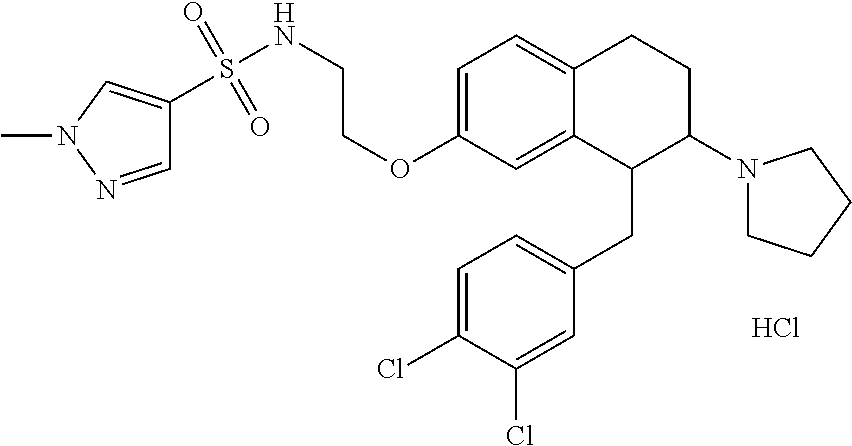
C1=C(OCCNS(C2=CN(C)N=C2)(=O)=O)C=C2C(=C1)CCC(N1CCCC1)C2CC1=CC=C(Cl)C(Cl)=C1.Cl
